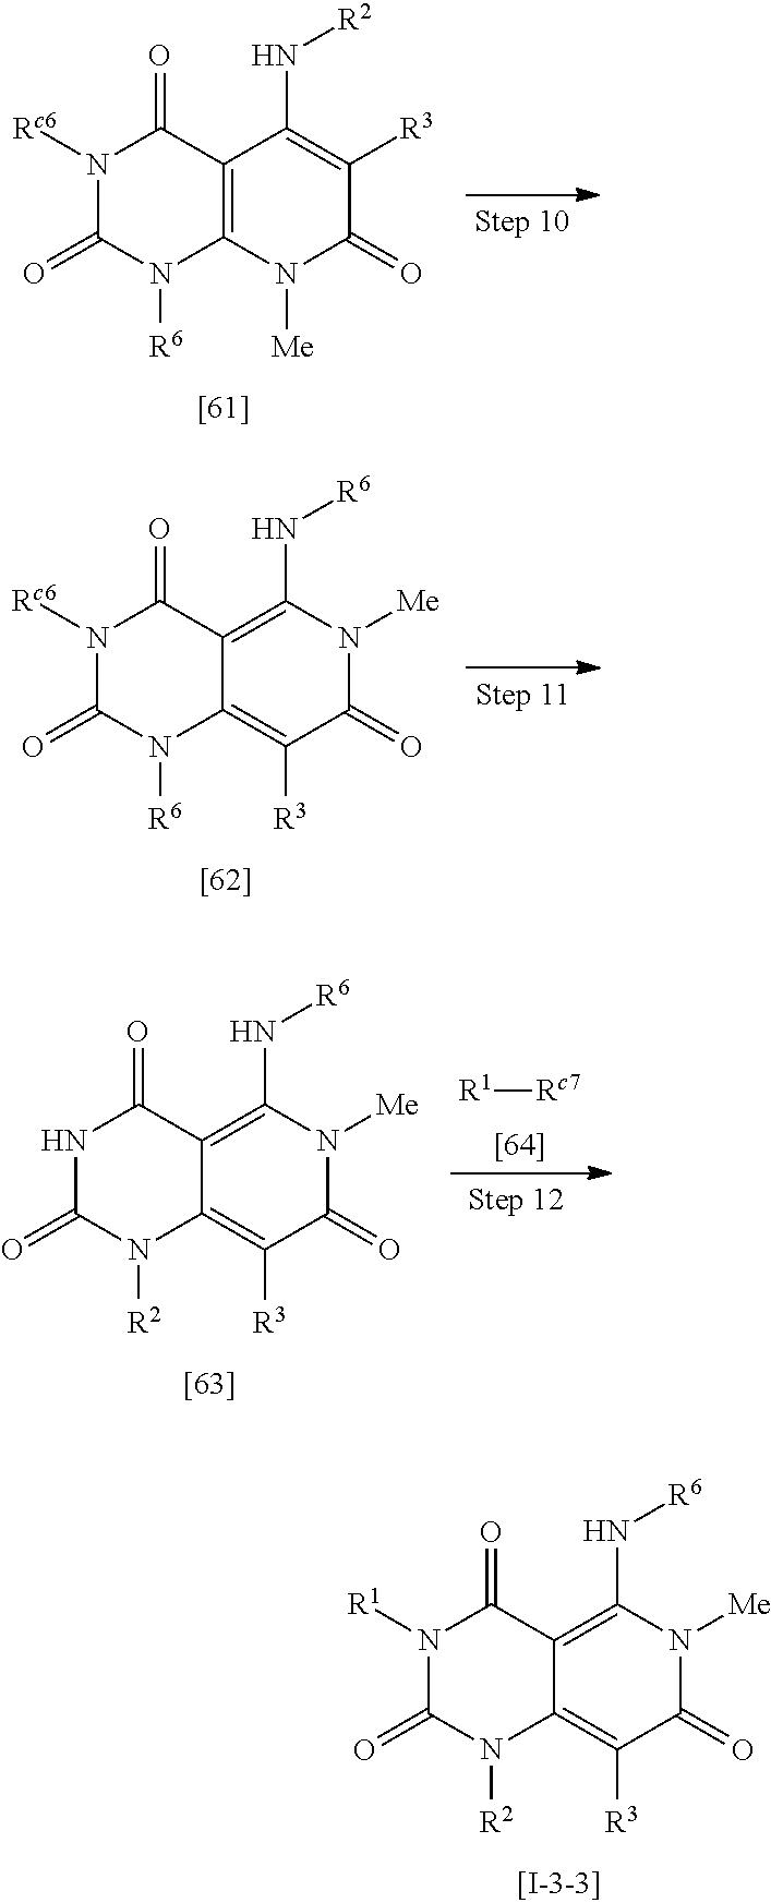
N1([Rc6])C(=O)N([R6])C2=C(C1=O)C(N[R2])=C([R3])C(=O)N2[Me].N1([Rc6])C(=O)N([R6])C2=C([R3])C(=O)N([Me])C(N[R6])=C2C1=O.[R1][Rc7].N1C(=O)N([R2])C2=C([R3])C(=O)N([Me])C(N[R6])=C2C1=O.N1([R1])C(=O)N([R2])C2=C([R3])C(=O)N([Me])C(N[R6])=C2C1=O
